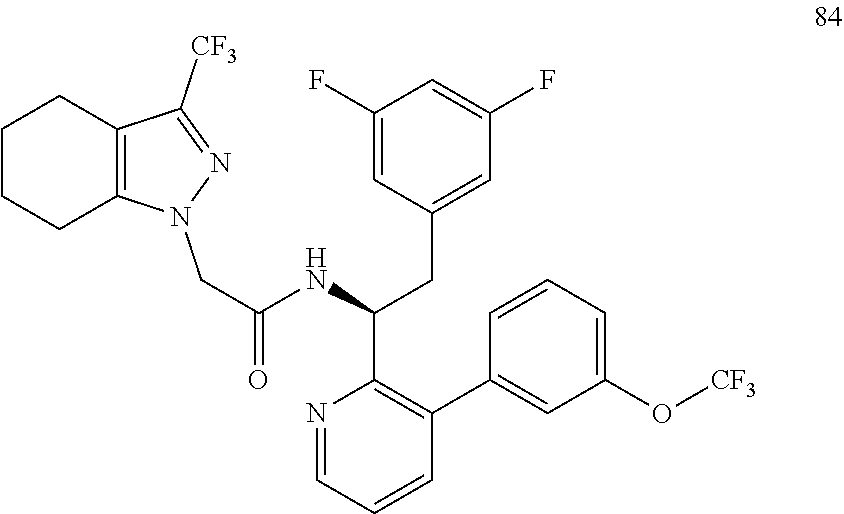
N1=CC=CC(C2=CC(O[CF3])=CC=C2)=C1C(NC(=O)CN1C2=C(C([CF3])=N1)CCCC2)CC1=CC(F)=CC(F)=C1
